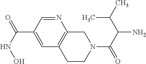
N1=CC(C(NO)=O)=CC2=C1CN(C(C(C(C)C)N)=O)CC2
